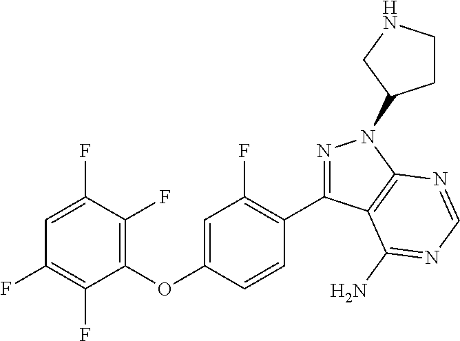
N1=C(C2=C(F)C=C(OC3=C(F)C(F)=CC(F)=C3F)C=C2)C2=C(N1C1CCNC1)N=CN=C2N
